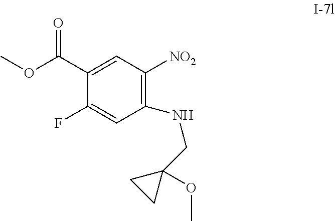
C1(C(OC)=O)=CC([NO2])=C(NCC2(OC)CC2)C=C1F
